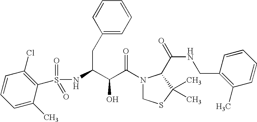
N(C(CC1=CC=CC=C1)C(C(N1CSC(C)(C)C1C(NCC1=C(C)C=CC=C1)=O)=O)O)S(=O)(=O)C1=C(Cl)C=CC=C1C
